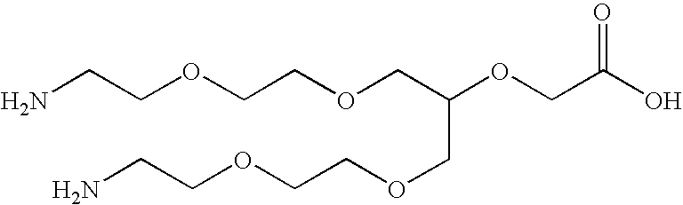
C(COCCOCCN)(COCCOCCN)OCC(O)=O
